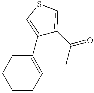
C1(C2=CSC=C2C(C)=O)=CCCCC1
